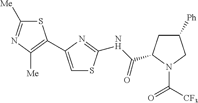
C1([Me])=NC([Me])=C(C2=CSC(NC(=O)C3CC([Ph])CN3C([CF3])=O)=N2)S1
